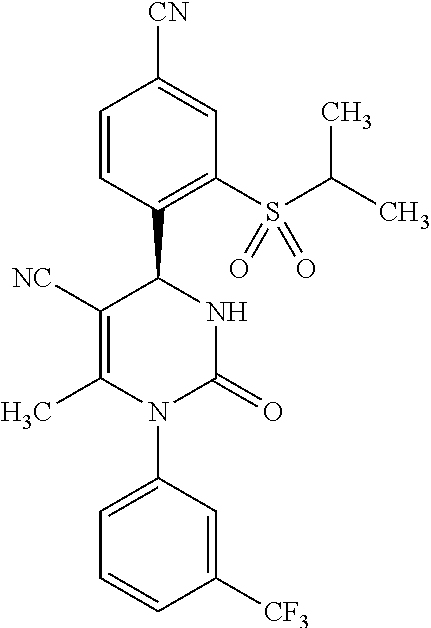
C1([NC])=C(C)N(C2=CC=CC([CF3])=C2)C(=O)NC1C1=C(S(C(C)C)(=O)=O)C=C([CN])C=C1
